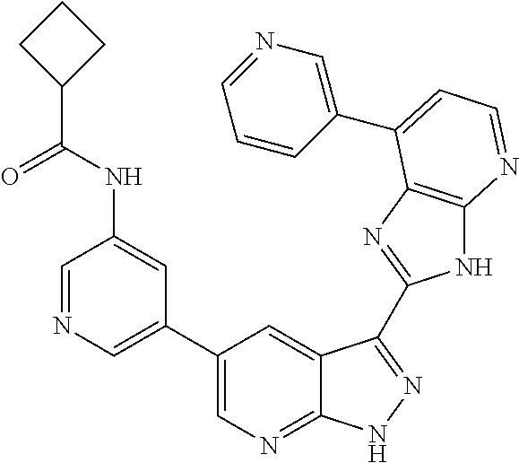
C1=NC=C(C2=CN=C3C(=C2)C(C2=NC4=C(N2)N=CC=C4C2=CN=CC=C2)=NN3)C=C1NC(=O)C1CCC1
